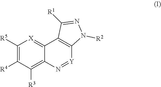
C1([R5])=C([R4])C([R3])=C2C(=[X]1)C1=C([Y]=N2)N([R2])N=C1[R1]
